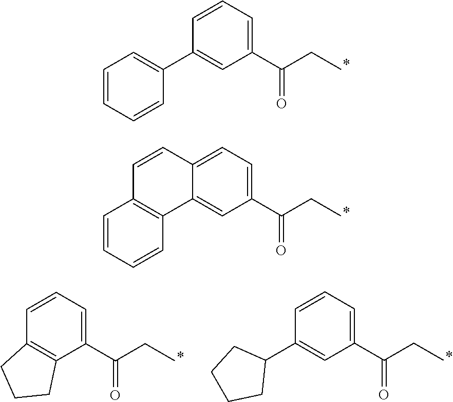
C1=C(C(CC)=O)C=C(C2=CC=CC=C2)C=C1.C1=C(C(CC)=O)C=C2C(=C1)C=CC1=C2C=CC=C1.C1=C(C(CC)=O)C=C(C2CCCC2)C=C1.C1=C(C(CC)=O)C2=C(C=C1)CCC2
